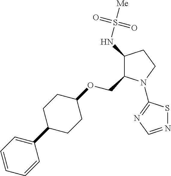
C1(NS([Me])(=O)=O)C(COC2CCC(C3=CC=CC=C3)CC2)N(C2=NC=NS2)CC1
